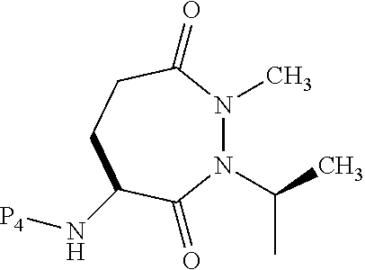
N1(C)N(C(C)C)C(=O)C(N[P4])CCC1=O
